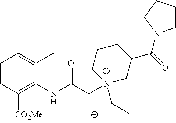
[I-].C1=CC([CO2Me])=C(NC(C[N+]2(CC)CC(C(=O)N3CCCC3)CCC2)=O)C(C)=C1
